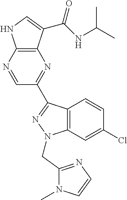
C12=C(C(C(NC(C)C)=O)=CN1)N=C(C1=NN(CC3=NC=CN3C)C3=C1C=CC(Cl)=C3)C=N2
